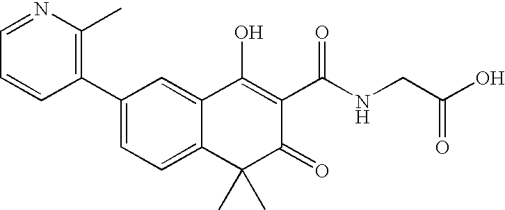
C1(C2=C(C)N=CC=C2)=CC=C2C(=C1)C(O)=C(C(NCC(O)=O)=O)C(=O)C2(C)C
